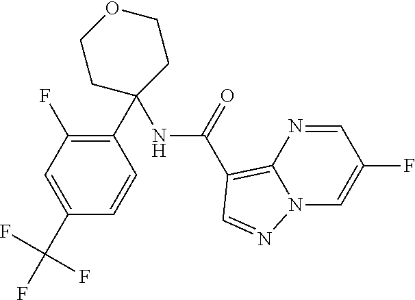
C1(C2=C(F)C=C(C(F)(F)F)C=C2)(NC(C2=C3N=CC(F)=CN3N=C2)=O)CCOCC1
